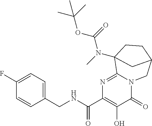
C1(CNC(C2=C(O)C(=O)N3C(=N2)C2(N(C(OC(C)(C)C)=O)C)CCC(C3)C2)=O)=CC=C(F)C=C1
